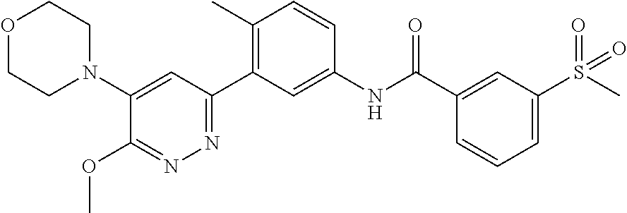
C1(N2CCOCC2)=CC(C2=C(C)C=CC(NC(C3=CC(S(C)(=O)=O)=CC=C3)=O)=C2)=NN=C1OC
